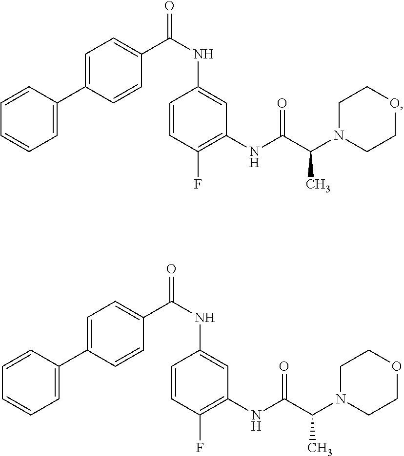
C1=CC(F)=C(NC(C(N2CCOCC2)C)=O)C=C1NC(C1=CC=C(C2=CC=CC=C2)C=C1)=O.C1=CC(F)=C(NC(C(N2CCOCC2)C)=O)C=C1NC(C1=CC=C(C2=CC=CC=C2)C=C1)=O
